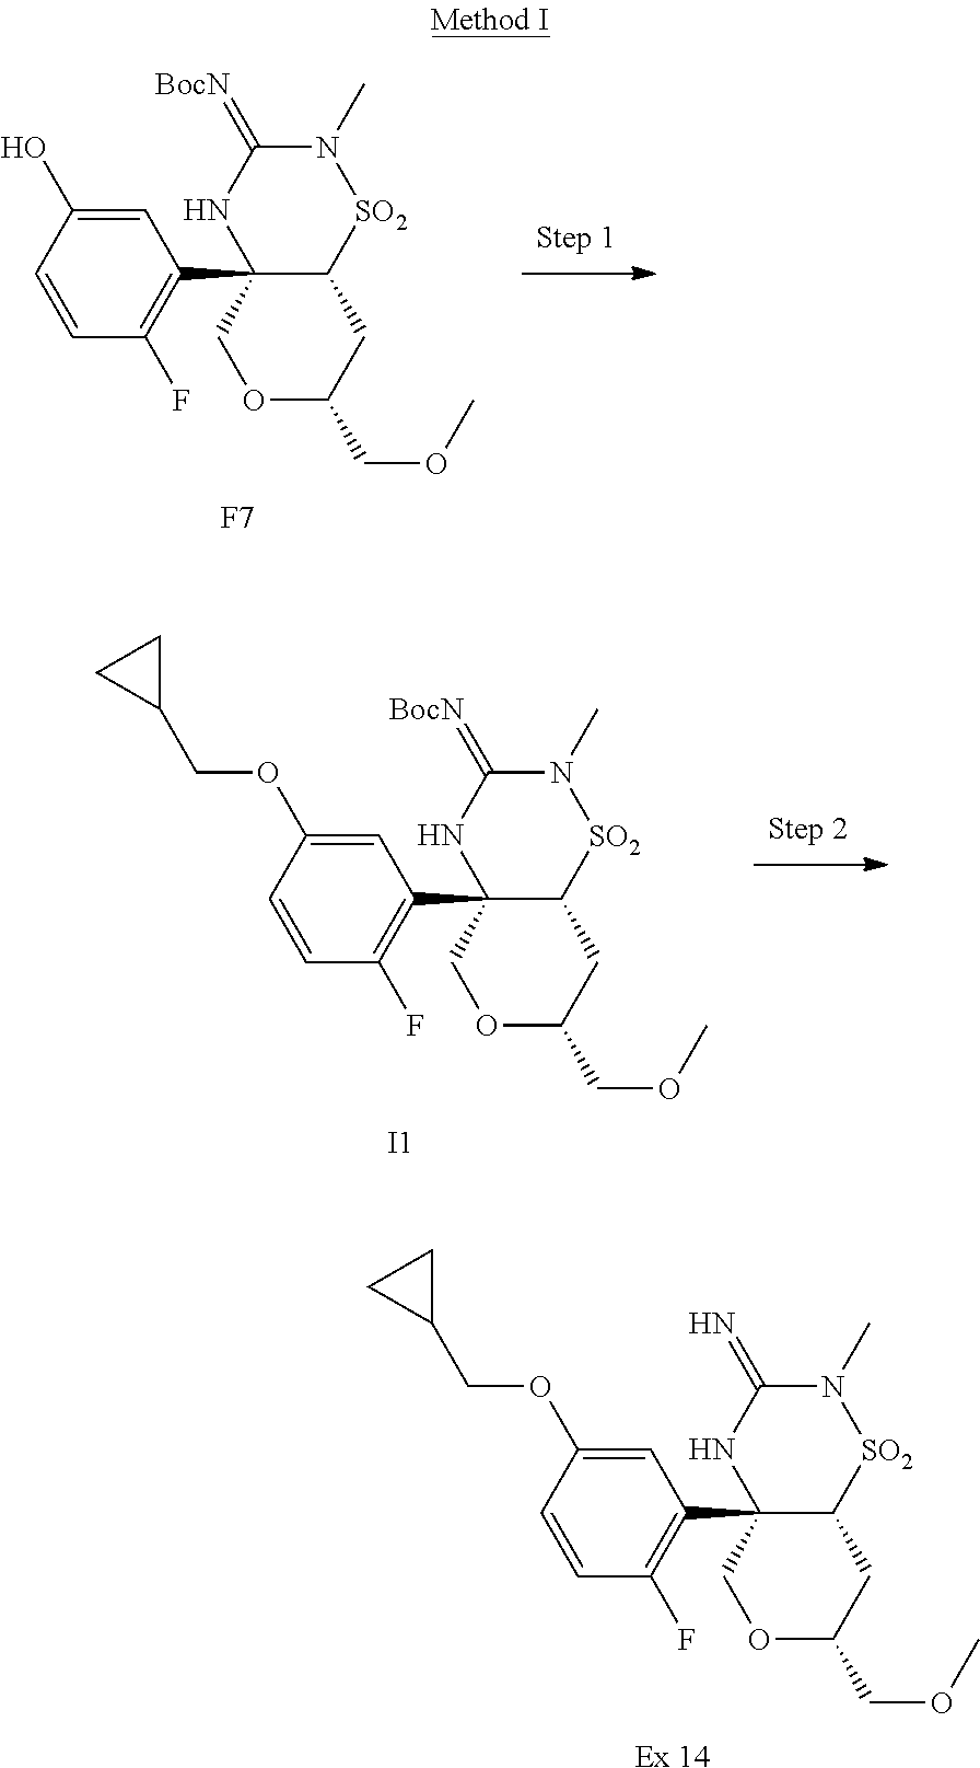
[Ex 14].C1(F)=C(C23COC(COC)CC2[SO2]N(C)C(=N)N3)C=C(OCC2CC2)C=C1.[F7].C1(F)=C(C23COC(COC)CC2[SO2]N(C)C(=[BocN])N3)C=C(O)C=C1.[I1].C1(F)=C(C23COC(COC)CC2[SO2]N(C)C(=[BocN])N3)C=C(OCC2CC2)C=C1
